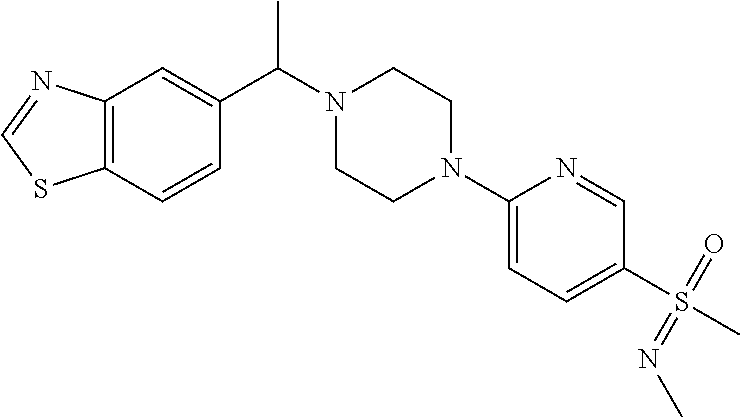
C12=C(C=CC(C(N3CCN(C4=CC=C(S(=NC)(C)=O)C=N4)CC3)C)=C1)SC=N2
